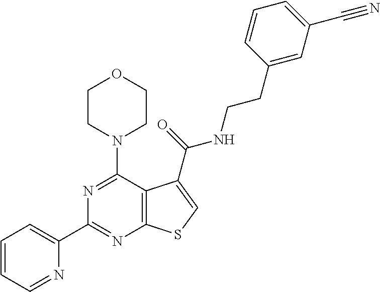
C1(C2=CC=CC=N2)=NC2=C(C(N3CCOCC3)=N1)C(C(=O)NCCC1=CC(C#N)=CC=C1)=CS2
